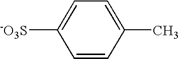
C1=C([-O3S])C=CC(C)=C1
